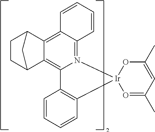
C12=C3C(=N4C(=C1C1CCC2C1)C1=C(C=CC=C1)[Ir]41O=C(C)C=C(C)O1)C=CC=C3
